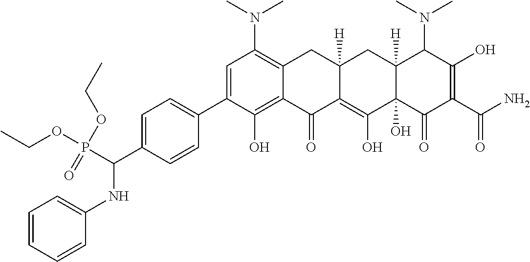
CN(C1=C2C(=C(O)C(C3=CC=C(C(P(OCC)(OCC)=O)NC4=CC=CC=C4)C=C3)=C1)C(=O)C1=C(O)C3(O)C([H])(CC1([H])C2)C(N(C)C)C(O)=C(C(N)=O)C3=O)C
